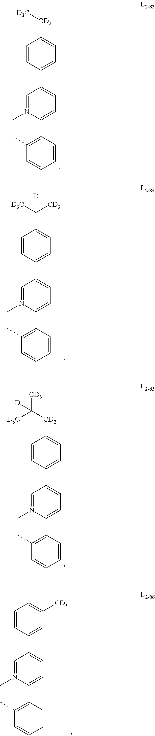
C1(C2=CC=C([CD2][D3C])C=C2)=CC=C(C2=C(C)C=CC=C2)N(C)=C1.C1(C2=CC=C(C([D3C])([CD3])[D])C=C2)=CC=C(C2=C(C)C=CC=C2)N(C)=C1.C1(C2=CC=C([CD2]C([CD3])([D3C])[D])C=C2)=CC=C(C2=C(C)C=CC=C2)N(C)=C1.C1(C2=CC([CD3])=CC=C2)=CC=C(C2=C(C)C=CC=C2)N(C)=C1
